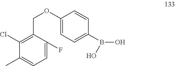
C1(OCC2=C(Cl)C(C)=CC=C2F)=CC=C(B(O)O)C=C1
